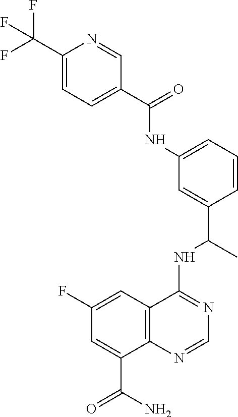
C1=C(C(N)=O)C2=C(C=C1F)C(NC(C)C1=CC(NC(C3=CC=C(C(F)(F)F)N=C3)=O)=CC=C1)=NC=N2
